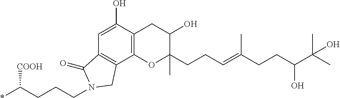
C1=C(O)C2=C(C3=C1C(=O)N(CCCC(*)[COOH])C3)OC(C)(CCC=C(CCC(C(C)(C)O)O)C)C(O)C2
